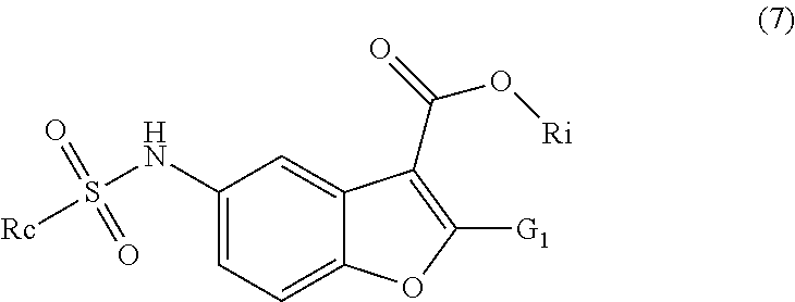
C1(NS([Rc])(=O)=O)=CC=C2C(=C1)C(C(=O)O[Ri])=C([G1])O2
